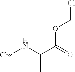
[Cbz]NC(C(=O)OCCl)C
